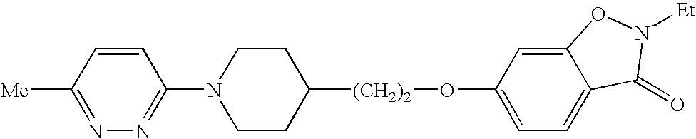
C1([Me])=NN=C(N2CCC([(CH2)2]OC3=CC=C4C(=C3)ON([Et])C4=O)CC2)C=C1
